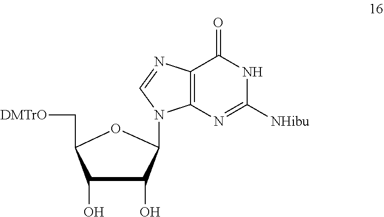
C1(O)C(O)C(N2C3=C(C(=O)NC([NHibu])=N3)N=C2)OC1C[DMTrO]
